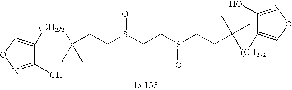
C(CCS(=O)CCS(=O)CCC(C)([(CH2)2]C1=CON=C1O)C)(C)(C)[(CH2)2]C1=CON=C1O
